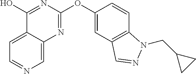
C1=C2C(=CN=C1)N=C(OC1=CC3=C(C=C1)N(CC1CC1)N=C3)N=C2O
